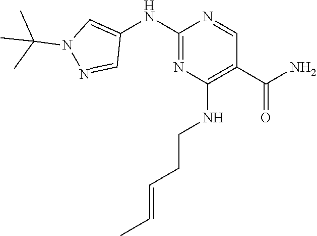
C1(C(N)=O)=C(NCCC=CC)N=C(NC2=CN(C(C)(C)C)N=C2)N=C1
